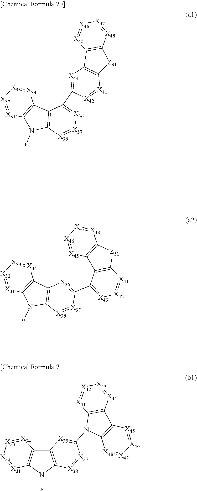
C12=C(C3=C(N1*)[X38]=[X37][X36]=C3C1=[X44]C3=C([Z31]C4=C3[X45]=[X46][X47]=[X48]4)[X41]=[X42]1)[X34]=[X33][X32]=[X31]2.C12=C(C3=C(N1*)[X38]=[X37]C(C1=[X43][X42]=[X41]C4=C1C1=C([Z31]4)[X48]=[X47][X46]=[X45]1)=[X35]3)[X34]=[X33][X32]=[X31]2.C12=C(N(*)C3=C1[X34]=[X33][X32]=[X31]3)[X38]=[X37]C(N1C3=C(C4=C1[X48]=[X47][X46]=[X45]4)[X44]=[X43][X42]=[X41]3)=[X35]2
